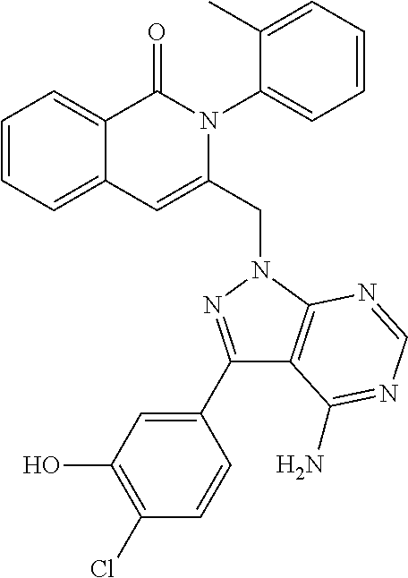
C1=CC=C2C(=C1)C(=O)N(C1=CC=CC=C1C)C(CN1C3=C(C(C4=CC(O)=C(Cl)C=C4)=N1)C(N)=NC=N3)=C2
